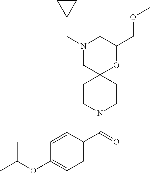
N1(CC2CC2)CC2(OC(COC)C1)CCN(C(C1=CC(C)=C(OC(C)C)C=C1)=O)CC2
